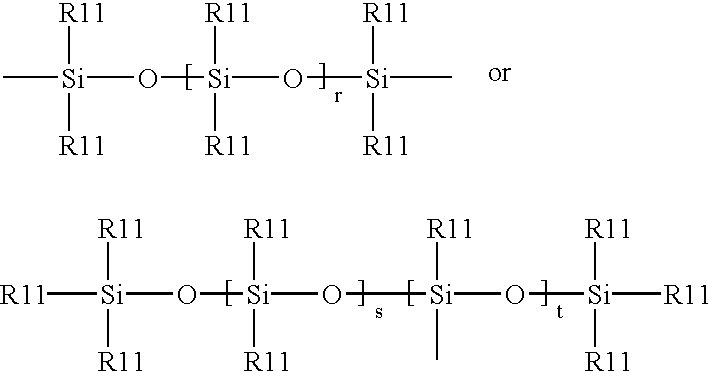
[Si](O[Si](O[Si](C)([R11])[R11])([R11])[R11])(C)([R11])[R11].[Si](O[Si](O[Si]([R11])([R11])[R11])(C)[R11])(O[Si]([R11])([R11])[R11])([R11])[R11]
